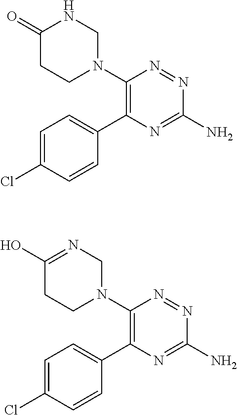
C1(=O)CCN(C2=C(C3=CC=C(Cl)C=C3)N=C(N)N=N2)CN1.C1(O)=NCN(C2=C(C3=CC=C(Cl)C=C3)N=C(N)N=N2)CC1
